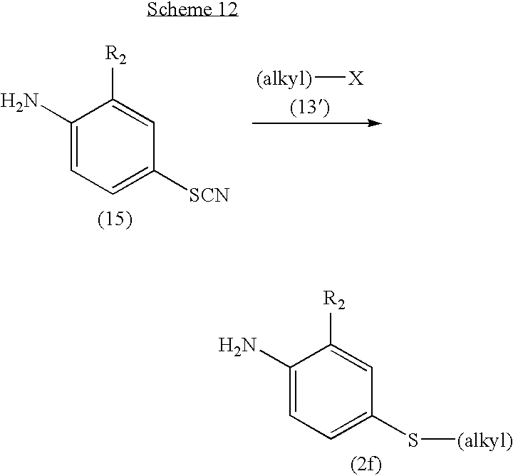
C1(N)=CC=C([SCN])C=C1[R2].[(alkyl)][X].C1(N)=CC=C(S[(alkyl)])C=C1[R2]
